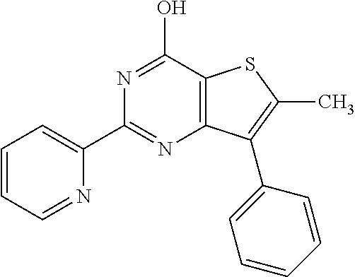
N1=C(C2=CC=CC=N2)N=C(O)C2=C1C(C1=CC=CC=C1)=C(C)S2
